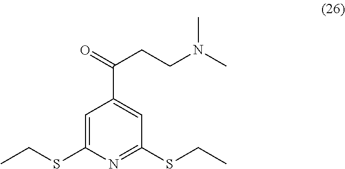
C1=C(C(CCN(C)C)=O)C=C(SCC)N=C1SCC
